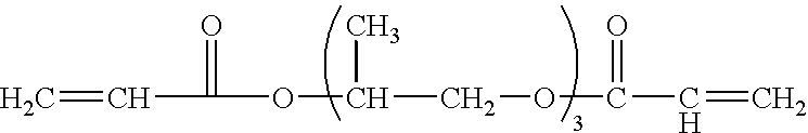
C=CC(=O)OC(COC(C=C)=O)C
